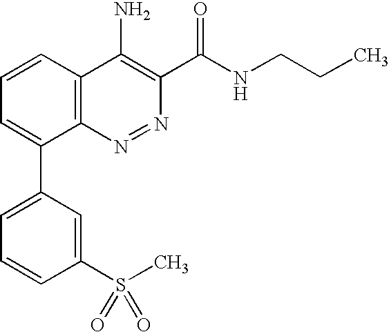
C1=CC2=C(C(C3=CC=CC(S(C)(=O)=O)=C3)=C1)N=NC(C(NCCC)=O)=C2N
